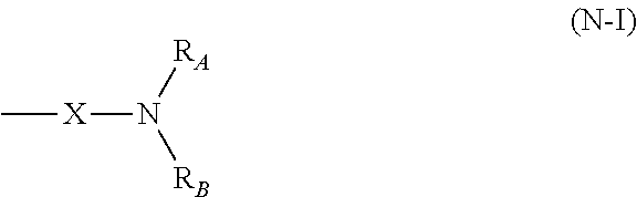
C[X]N([RB])[RA]
